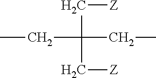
C([Z])C(CC)(CC)C[Z]
